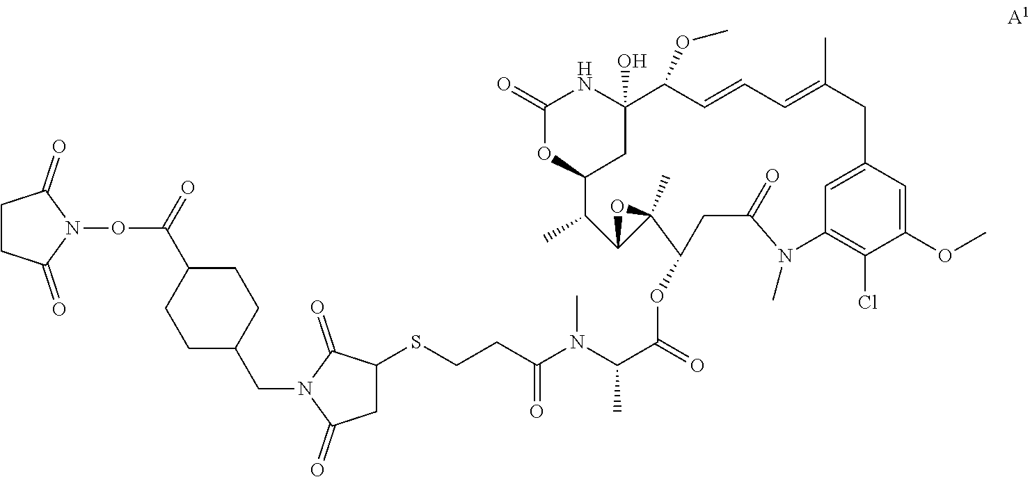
C1(SCCC(N(C(C(=O)OC2CC(=O)N(C)C3=C(Cl)C(OC)=CC(=C3)CC(C)=CC=CC(OC)C3(O)NC(=O)OC(C3)C(C)C3C2(C)O3)C)C)=O)CC(=O)N(CC2CCC(C(=O)ON3C(=O)CCC3=O)CC2)C1=O
